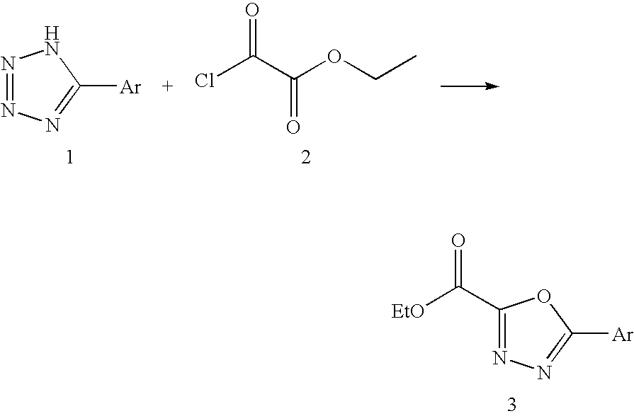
N1=NN=C([Ar])N1.O=C(C(Cl)=O)OCC.C1(C([EtO])=O)=NN=C([Ar])O1
